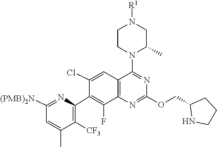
O(C1=NC2=C(C(N3CCN([R1])CC3C)=N1)C=C(Cl)C(C1=C([CF3])C(C)=CC([(PMB)2N])=N1)=C2F)CC1CCCN1
